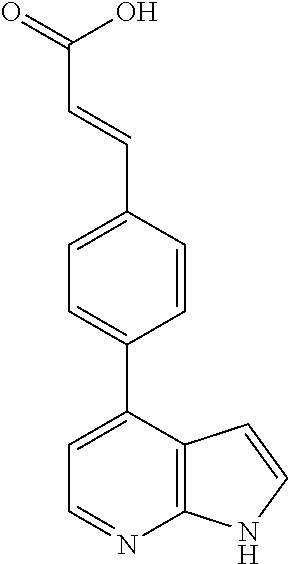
C1=C(C2=CC=C(C=CC(=O)O)C=C2)C2=C(N=C1)NC=C2
